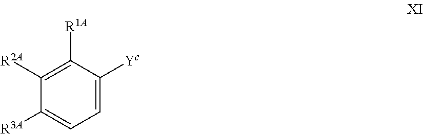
C1=C([Yc])C([R1A])=C([R2A])C([R3A])=C1
